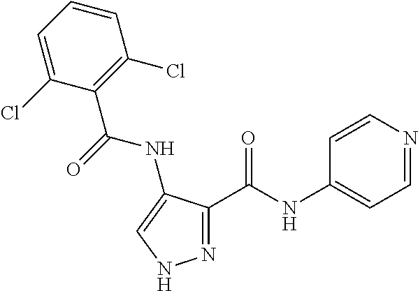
N1=C(C(NC2=CC=NC=C2)=O)C(NC(=O)C2=C(Cl)C=CC=C2Cl)=CN1
